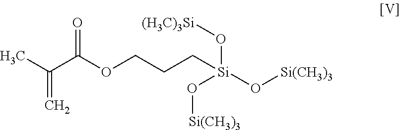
CC(C(OCCC[Si](O[Si(CH3)3])(O[Si(CH3)3])O[(H3C)3Si])=O)=C
